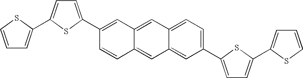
C1=C(C2=CC=C3C(=C2)C=C2C(=C3)C=C(C3=CC=C(C4=CC=CS4)S3)C=C2)SC(C2=CC=CS2)=C1
